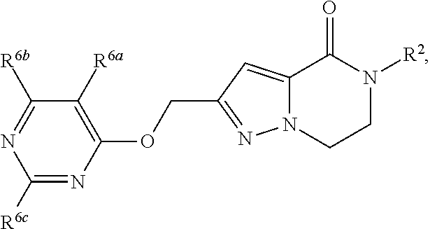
C1([R6c])=NC(OCC2=NN3C(=C2)C(=O)N([R2])CC3)=C([R6a])C([R6b])=N1
